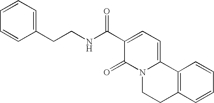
C(CNC(C1=CC=C2N(C1=O)CCC1=C2C=CC=C1)=O)C1=CC=CC=C1
